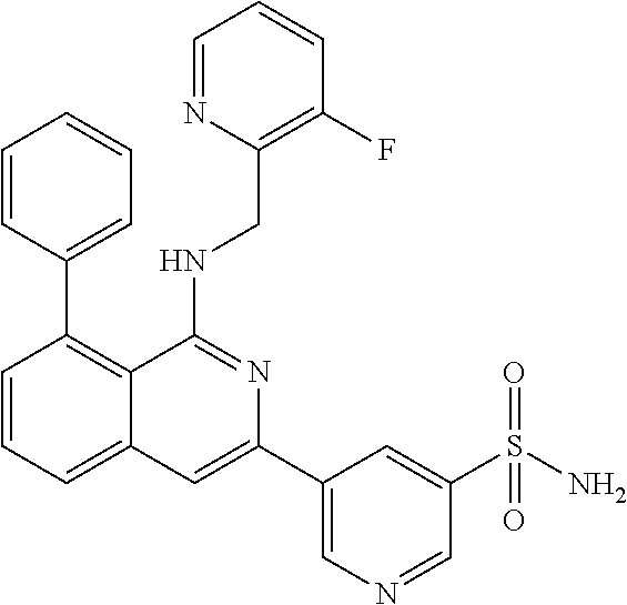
C1=CC(C2=C3C(=CC=C2)C=C(C2=CN=CC(S(N)(=O)=O)=C2)N=C3NCC2=C(F)C=CC=N2)=CC=C1
